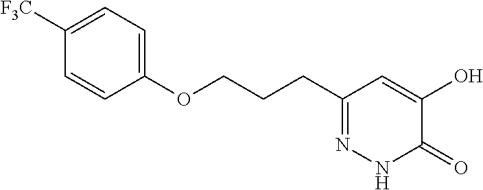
C1(OCCCC2=NNC(=O)C(O)=C2)=CC=C([F3C])C=C1
